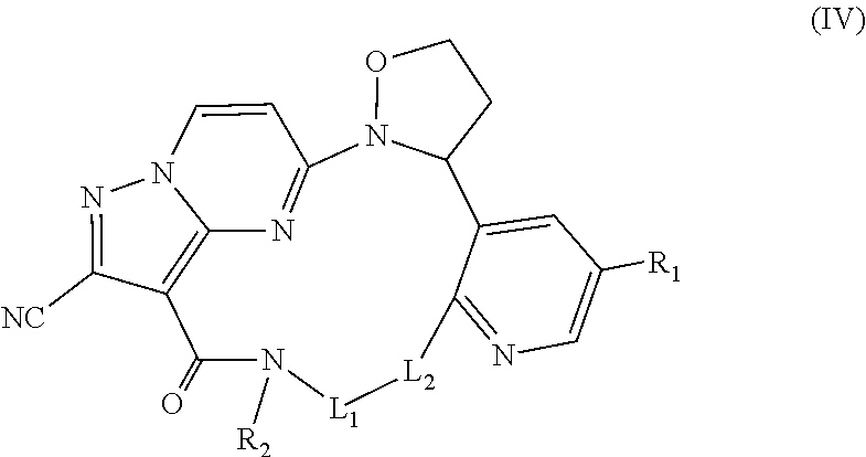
C1([NC])=NN2C3=C1C(=O)N([R2])[L1][L2]C1=NC=C([R1])C=C1C1N(OCC1)C(=N3)C=C2
